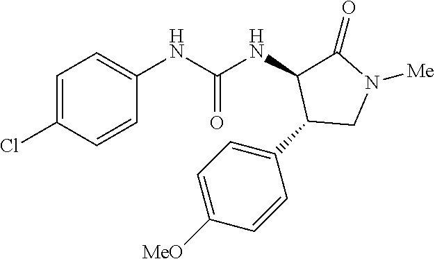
C1=C(Cl)C=CC(NC(NC2C(=O)N([Me])CC2C2=CC=C([MeO])C=C2)=O)=C1
